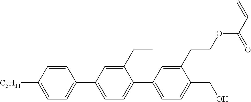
C1=CC([C5H11])=CC=C1C1=CC=C(C2=CC=C(CO)C(CCOC(C=C)=O)=C2)C(CC)=C1
